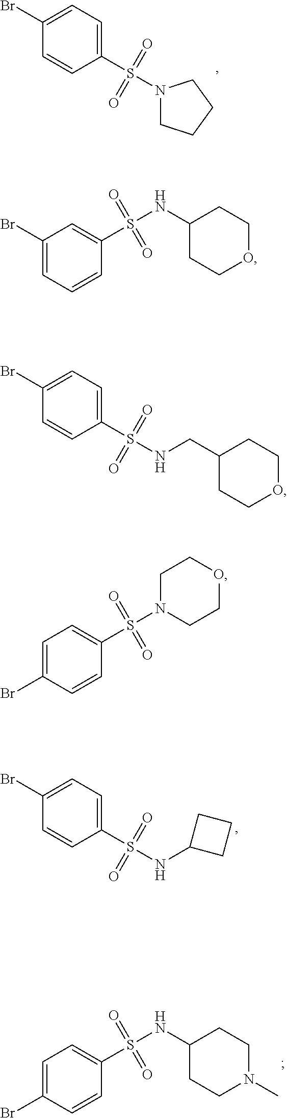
C1=CC(Br)=CC=C1S(N1CCCC1)(=O)=O.C1=CC(Br)=CC=C1S(NC1CCC1)(=O)=O.C1=C(Br)C=CC(S(NC2CCN(C)CC2)(=O)=O)=C1.C1(Br)=CC=CC(S(NC2CCOCC2)(=O)=O)=C1.C1=CC(Br)=CC=C1S(NCC1CCOCC1)(=O)=O.C1=C(Br)C=CC(S(N2CCOCC2)(=O)=O)=C1
